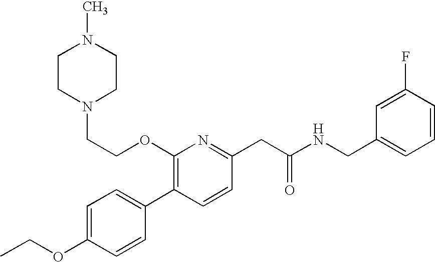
C1(OCC)=CC=C(C2=C(OCCN3CCN(C)CC3)N=C(CC(NCC3=CC=CC(F)=C3)=O)C=C2)C=C1
